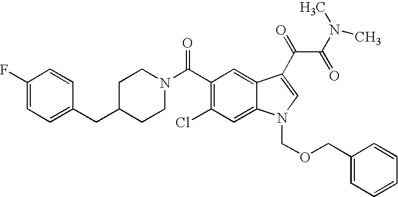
C1(F)=CC=C(CC2CCN(C(C3=C(Cl)C=C4C(=C3)C(C(=O)C(=O)N(C)C)=CN4COCC3=CC=CC=C3)=O)CC2)C=C1
